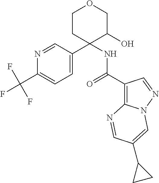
N1=CC(C2(NC(=O)C3=C4N(N=C3)C=C(C3CC3)C=N4)C(O)COCC2)=CC=C1C(F)(F)F
